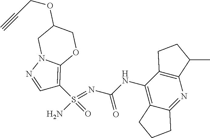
C(NC1=C2C(=NC3=C1CCC3C)CCC2)(N=S(N)(=O)C1=C2N(N=C1)CC(OCC#C)CO2)=O
